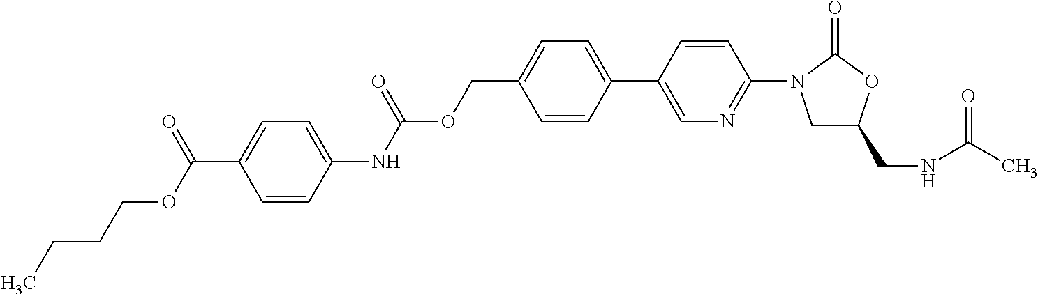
C1(COC(NC2=CC=C(C(OCCCC)=O)C=C2)=O)=CC=C(C2=CN=C(N3CC(CNC(C)=O)OC3=O)C=C2)C=C1
